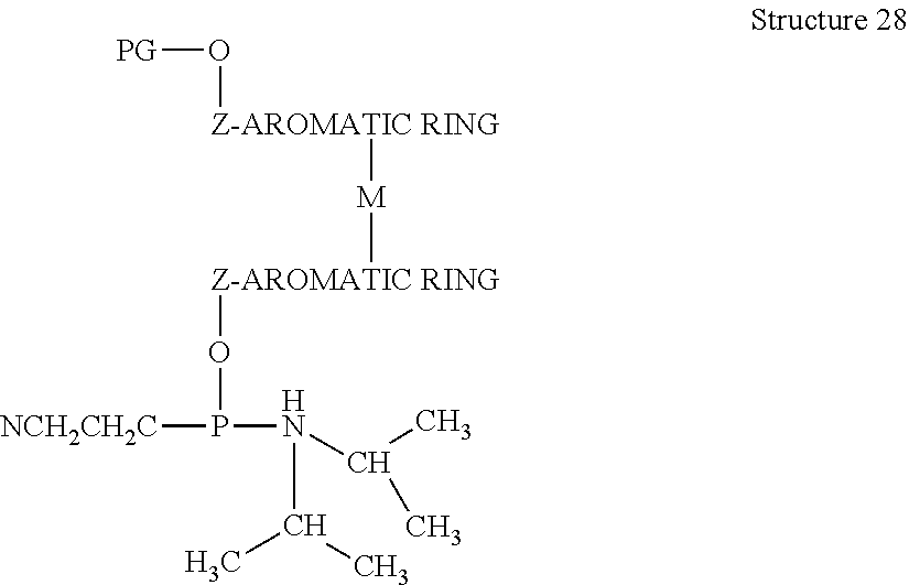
[PG]O[Z-AROMATIC RING][M][Z-AROMATIC RING]OP([NCH2CH2C])N(C(C)C)C(C)C
